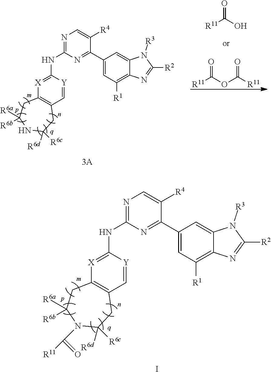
C1=[Y]C(NC2=NC=C([R4])C(C3=CC([R1])=C4C(=C3)N([R3])C([R2])=N4)=N2)=[X]C2=C1CC([R6d])([R6c])NC([R6a])([R6b])C2.O=C(O)[R11].O=C(OC([R11])=O)[R11].C1=[Y]C(NC2=NC=C([R4])C(C3=CC([R1])=C4C(=C3)N([R3])C([R2])=N4)=N2)=[X]C2=C1CC([R6d])([R6c])N(C([R11])=O)C([R6a])([R6b])C2.I
